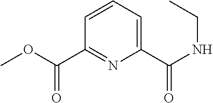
C1=CC=C(C(NCC)=O)N=C1C(OC)=O
